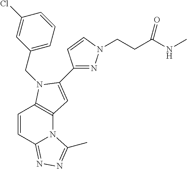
C1(CN2C3=C(N4C(=NN=C4C)C=C3)C=C2C2=NN(CCC(NC)=O)C=C2)=CC=CC(Cl)=C1
